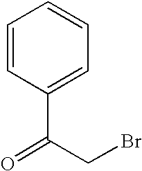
C1(C(CBr)=O)=CC=CC=C1
